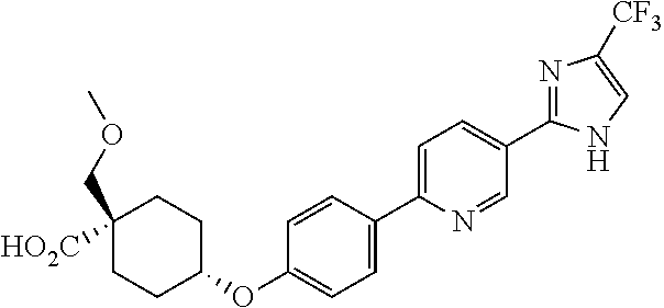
C1(OC2=CC=C(C3=CC=C(C4=NC([CF3])=CN4)C=N3)C=C2)CCC(COC)([HO2C])CC1
